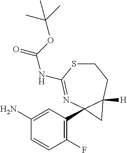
C1(N)=CC(C23N=C(NC(=O)OC(C)(C)C)SCCC2([H])C3)=C(F)C=C1
